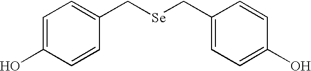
C1=C(O)C=CC(C[Se]CC2=CC=C(O)C=C2)=C1
